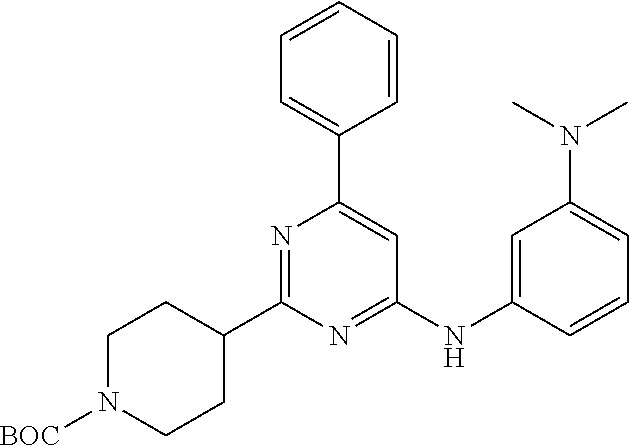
C1=C(C2=CC(NC3=CC(N(C)C)=CC=C3)=NC(C3CCN([BOC])CC3)=N2)C=CC=C1
